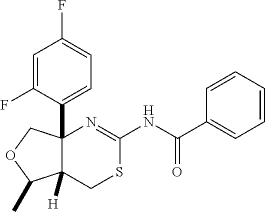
C1=C(F)C(C23C([H])(C(C)OC2)CSC(NC(C2=CC=CC=C2)=O)=N3)=CC=C1F
